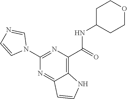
C1(NC(C2=C3C(=NC(N4C=NC=C4)=N2)C=CN3)=O)CCOCC1
